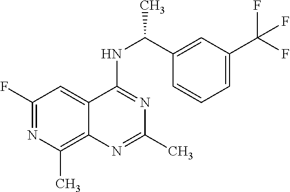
C1(F)=NC(C)=C2C(=C1)C(NC(C1=CC(C(F)(F)F)=CC=C1)C)=NC(C)=N2
